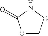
O1CCNC1=O
